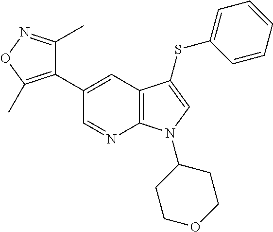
C1(C2=CC3=C(N=C2)N(C2CCOCC2)C=C3SC2=CC=CC=C2)=C(C)ON=C1C
